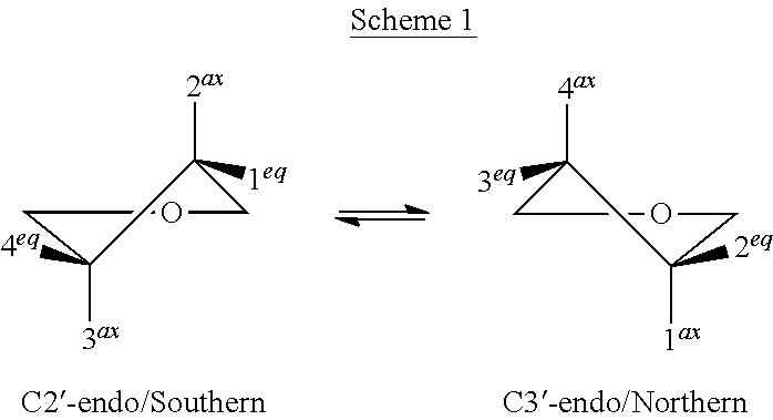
O1CC([2ax])([1eq])C([3ax])([4eq])C1.O1CC([4ax])([3eq])C([1ax])([2eq])C1
